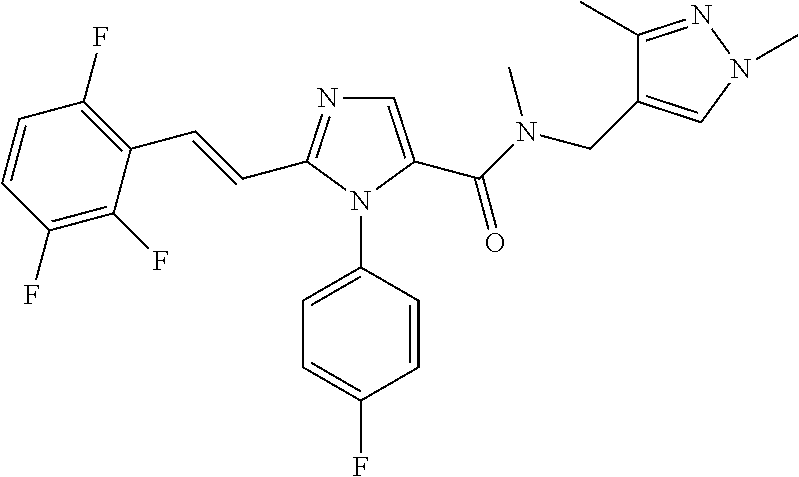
C1=C(C(N(CC2=CN(C)N=C2C)C)=O)N(C2=CC=C(F)C=C2)C(C=CC2=C(F)C=CC(F)=C2F)=N1
